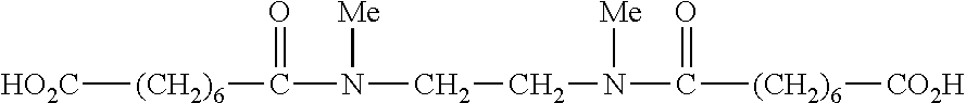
[HO2C][(CH2)6]C(N(CCN(C([(CH2)6][CO2H])=O)[Me])[Me])=O
